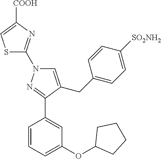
S1C(N2C=C(CC3=CC=C([SO2NH2])C=C3)C(C3=CC(OC4CCCC4)=CC=C3)=N2)=NC([COOH])=C1
